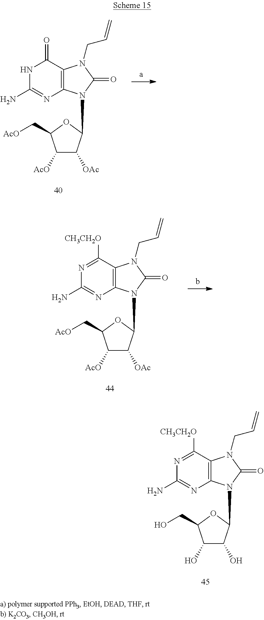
C12=C(C(=O)NC(N)=N1)N(CC=C)C(=O)N2C1C([OAc])C([AcO])C(C[AcO])O1.C12=C(C([CH3CH2O])=NC(N)=N1)N(CC=C)C(=O)N2C1C([OAc])C([AcO])C(C[AcO])O1.C12=C(C([CH3CH2O])=NC(N)=N1)N(CC=C)C(=O)N2C1C(O)C(O)C(CO)O1
